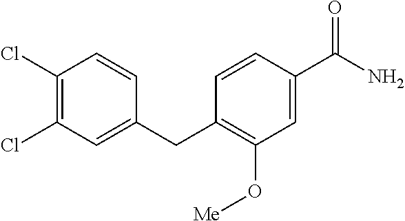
C1(Cl)=C(Cl)C=C(CC2=C(O[Me])C=C(C(N)=O)C=C2)C=C1
